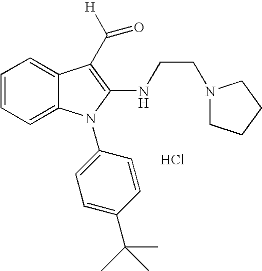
C1=CC=C2C(=C1)C(C([H])=O)=C(NCCN1CCCC1)N2C1=CC=C(C(C)(C)C)C=C1.Cl
